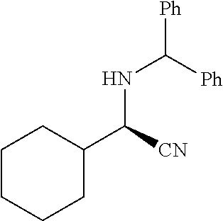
N(C([Ph])[Ph])C(C1CCCCC1)[CN]
